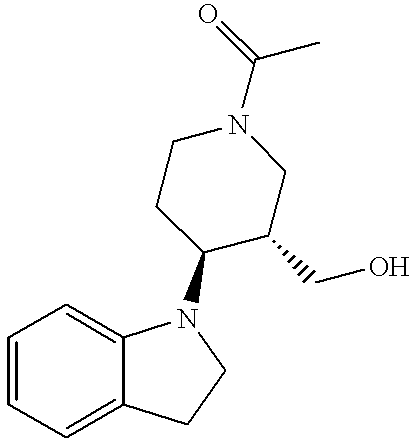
C1=CC=C2C(=C1)N(C1C(CO)CN(C(C)=O)CC1)CC2
